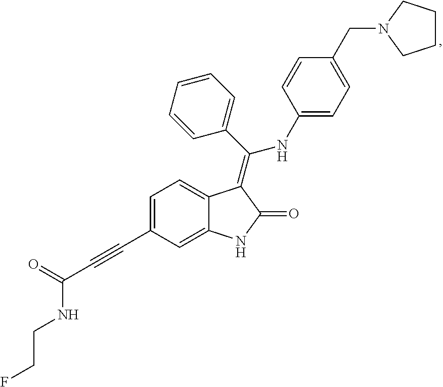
C1=CC(C(=C2C3=CC=C(C#CC(=O)NCCF)C=C3NC2=O)NC2=CC=C(CN3CCCC3)C=C2)=CC=C1
